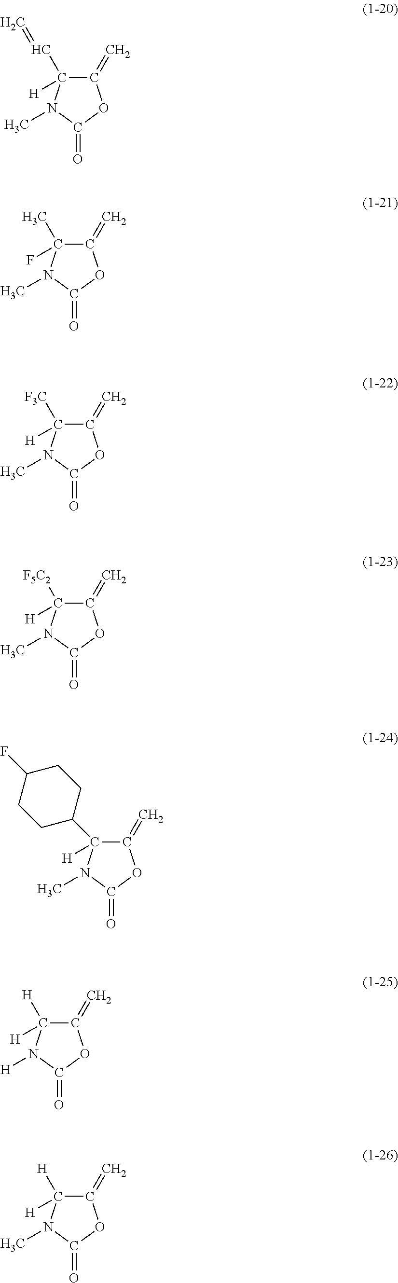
C1(=C)OC(=O)N(C)C1(C=C)[H].C1(=C)OC(=O)N(C)C1(C)F.C1(=C)OC(=O)N(C)C1([F3C])[H].C1(=C)OC(=O)N(C)C1([F5C2])[H].C1(=C)OC(=O)N(C)C1(C1CCC(F)CC1)[H].C1(=C)OC(=O)N([H])C1([H])[H].C1(=C)OC(=O)N(C)C1([H])[H]
